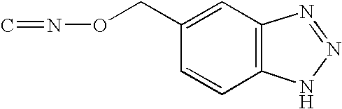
C12=C(C=C(CON=C)C=C1)N=NN2
